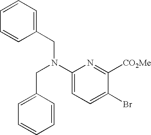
C1=CC=CC(CN(C2=CC=C(Br)C([CO2Me])=N2)CC2=CC=CC=C2)=C1
